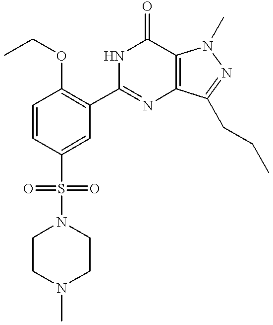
C1CN(C)CCN1S(C1=CC(C2=NC3=C(C(=O)N2)N(C)N=C3CCC)=C(OCC)C=C1)(=O)=O
